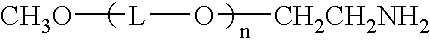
[CH3O][L]O[CH2CH2NH2]
